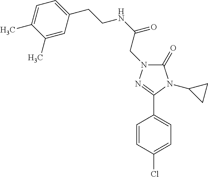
C(NC(=O)CN1C(=O)N(C2CC2)C(C2=CC=C(Cl)C=C2)=N1)CC1=CC=C(C)C(C)=C1
